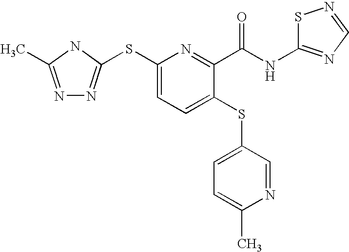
N1=C(C)NC(SC2=CC=C(SC3=CC=C(C)N=C3)C(C(NC3=NC=NS3)=O)=N2)=N1
